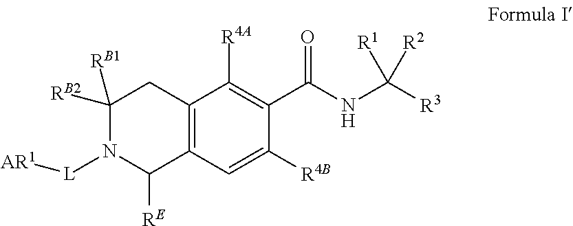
C12=C(C([RE])N([L][AR1])C([RB2])([RB1])C1)C=C([R4B])C(C(NC([R3])([R1])[R2])=O)=C2[R4A]
